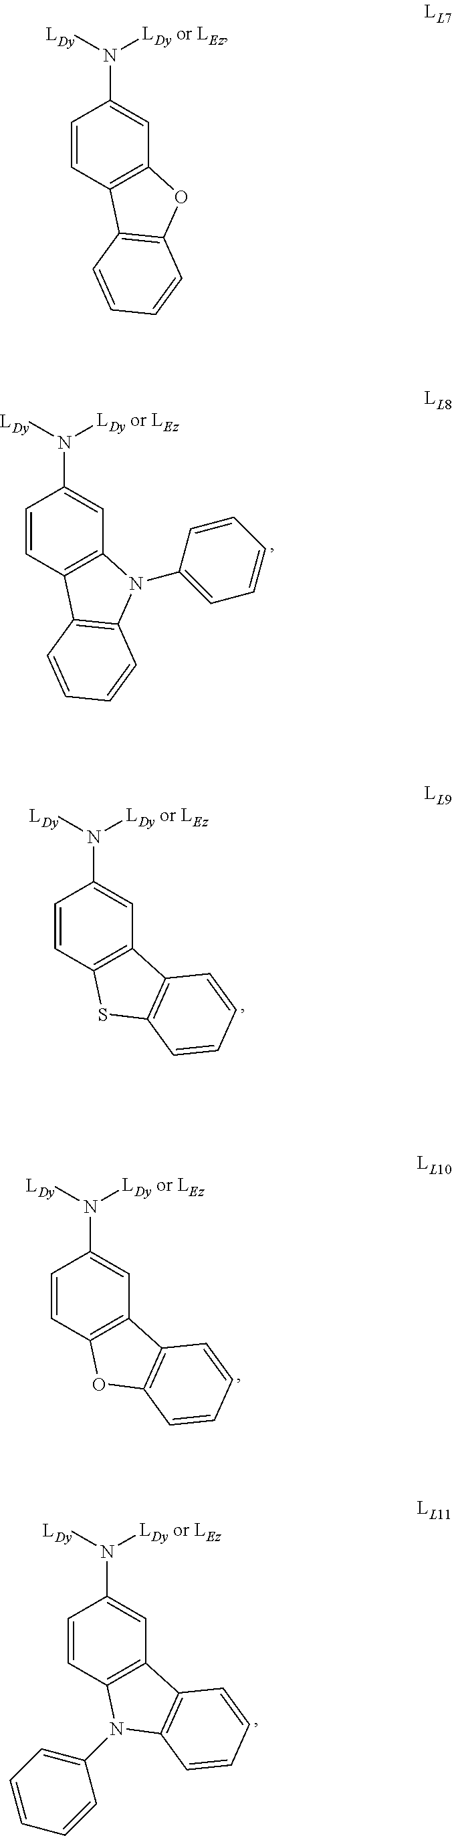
C1=CC2=C(C=C1N([LDy])[LDy or LEz])N(C1=CC=CC=C1)C1=C2C=CC=C1.C1=CC2=C(C=C1N([LDy])[LDy or LEz])C1=C(S2)C=CC=C1.C1=CC2=C(C=C1N([LDy])[LDy or LEz])C1=C(O2)C=CC=C1.C1=CC2=C(C=C1N([LDy])[LDy or LEz])C1=C(N2C2=CC=CC=C2)C=CC=C1.C1=CC2=C(C=C1N([LDy])[LDy or LEz])OC1=C2C=CC=C1
